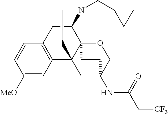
C1([MeO])=CC2=C(C=C1)CC1C34C2(CC(NC(C[CF3])=O)(CO3)CC4)CCN1CC1CC1
